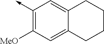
C1(->C)=C([MeO])C=C2C(=C1)CCCC2
